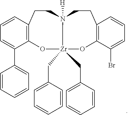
C12=C(C=CC=C1C1=CC=CC=C1)CCN1([H])[Zr](CC3=CC=CC=C3)(CC3=CC=CC=C3)(O2)OC2=C(C=CC=C2Br)CC1
